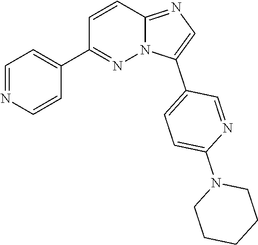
C1=C(C2=CC=C(N3CCCCC3)N=C2)N2C(=N1)C=CC(C1=CC=NC=C1)=N2
